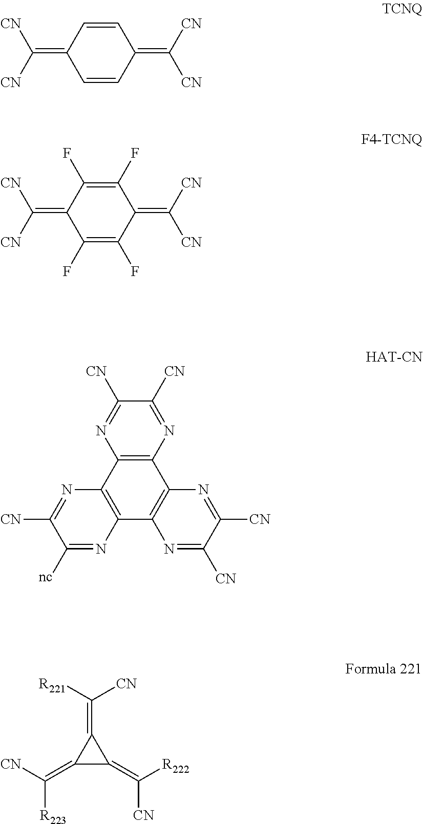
C1(=C([CN])[CN])C=CC(=C([CN])[CN])C=C1.C1(=C([CN])[CN])C(F)=C(F)C(=C([CN])[CN])C(F)=C1F.C12=C(N=C([CN])C([CN])=N1)C1=C(C3=C2N=C([CN])C([nc])=N3)N=C([CN])C([CN])=N1.C1(=C([R221])[CN])C(=C([CN])[R223])C1=C([R222])[CN]
